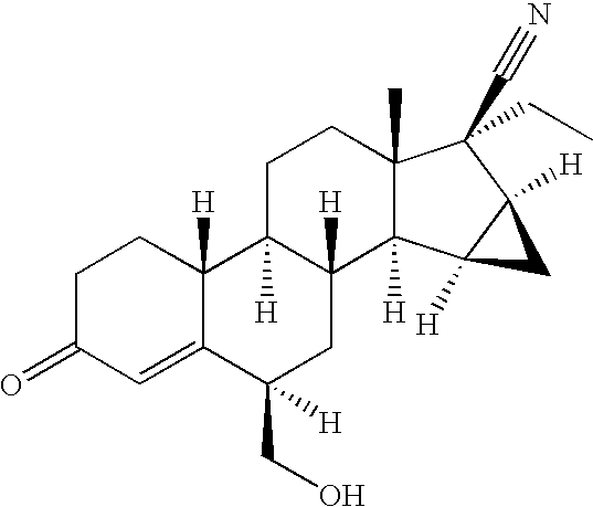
C1=C2C([H])(CCC1=O)C1([H])C([H])(CC2(CO)[H])C2([H])C(C)(CC1)C(C#N)(CC)C1([H])C2([H])C1
